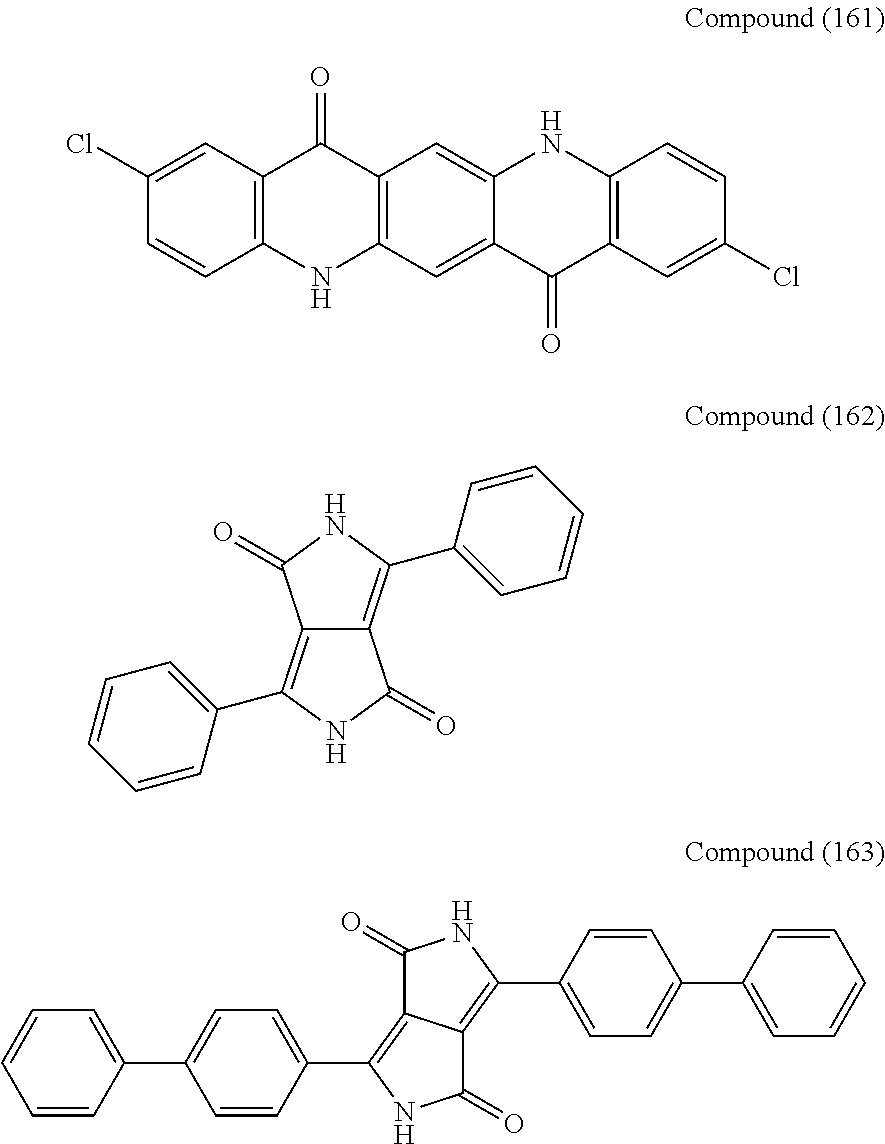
C1(Cl)=CC2=C(C=C1)NC1=C(C2=O)C=C2C(=C1)C(=O)C1=C(N2)C=CC(Cl)=C1.C12=C(C3=CC=CC=C3)NC(=O)C1=C(C1=CC=CC=C1)NC2=O.C1=CC=CC(C2=CC=C(C3=C4C(=C(C5=CC=C(C6=CC=CC=C6)C=C5)NC4=O)C(=O)N3)C=C2)=C1
